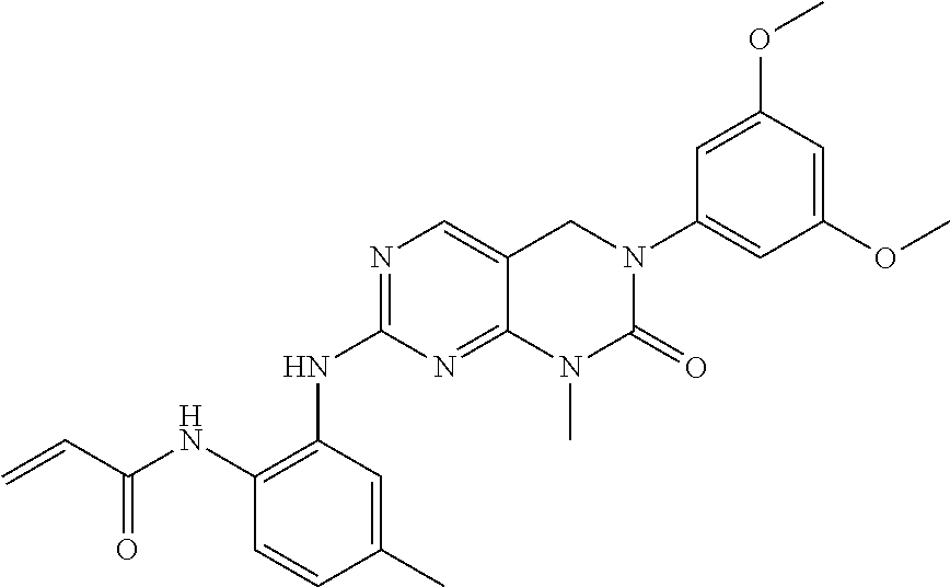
C1(NC(=O)C=C)=C(NC2=NC=C3C(=N2)N(C)C(=O)N(C2=CC(OC)=CC(OC)=C2)C3)C=C(C)C=C1
